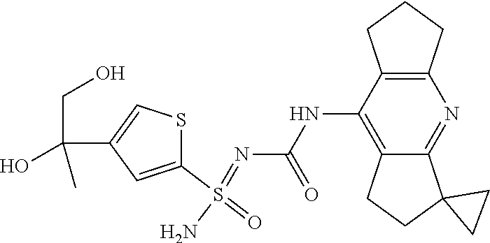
OC(C)(CO)C1=CSC(S(=NC(NC2=C3CCC4(C3=NC3=C2CCC3)CC4)=O)(=O)N)=C1
